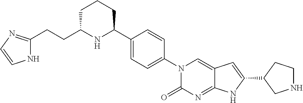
C1(C2=CC=C(N3C(=O)N=C4C(=C3)C=C(C3CNCC3)N4)C=C2)NC(CCC2=NC=CN2)CCC1
